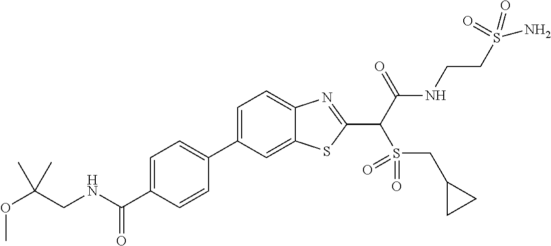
C1=C(C2=CC=C(C(NCC(OC)(C)C)=O)C=C2)C=C2C(=C1)N=C(C(C(NCCS(N)(=O)=O)=O)S(=O)(=O)CC1CC1)S2
